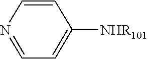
C1=CN=CC=C1[NHR101]
